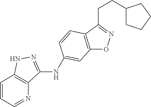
C12=C(C=CC(NC3=NNC4=C3N=CC=C4)=C1)C(CCC1CCCC1)=NO2
